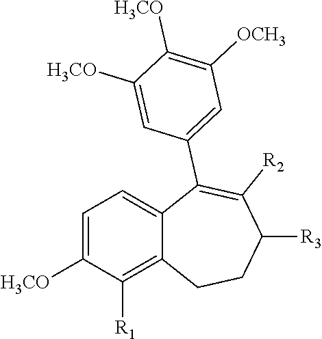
C1=C([H3CO])C([R1])=C2C(=C1)C(C1=CC([OCH3])=C([H3CO])C([H3CO])=C1)=C([R2])C([R3])CC2
